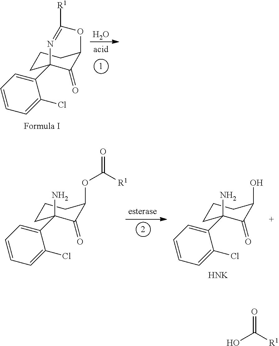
C1CC2(C3=CC=CC=C3Cl)C(=O)C(C1)OC([R1])=N2.O.C1CC(C2=CC=CC=C2Cl)(N)C(=O)C(OC(=O)[R1])C1.C1CC(C2=CC=CC=C2Cl)(N)C(=O)C(O)C1.[HNK].O=C([R1])O
